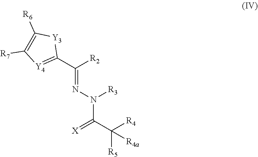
C(C([R5])([R4])[R4a])(=[X])N([R3])N=C(C1=[Y4]C([R7])=C([R6])[Y3]1)[R2]
